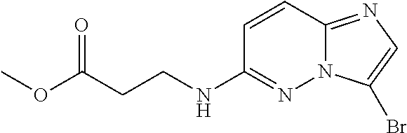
C1=CC2=NC=C(Br)N2N=C1NCCC(OC)=O
